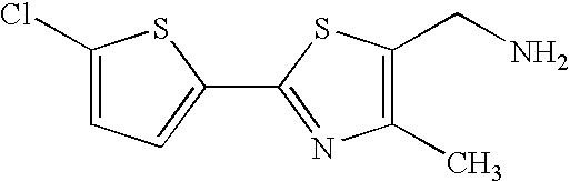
C1(C)=C(CN)SC(C2=CC=C(Cl)S2)=N1
